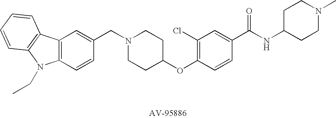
C1(CN2CCC(OC3=C(Cl)C=C(C(NC4CCN(C)CC4)=O)C=C3)CC2)=CC2=C(C=C1)N(CC)C1=C2C=CC=C1
